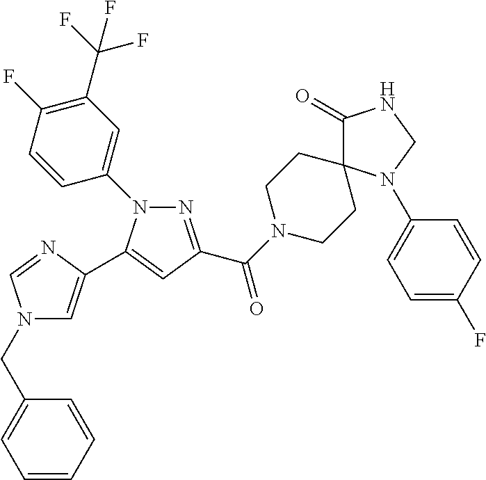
N1=C(C(=O)N2CCC3(CC2)C(=O)NCN3C2=CC=C(F)C=C2)C=C(C2=CN(CC3=CC=CC=C3)C=N2)N1C1=CC(C(F)(F)F)=C(F)C=C1
